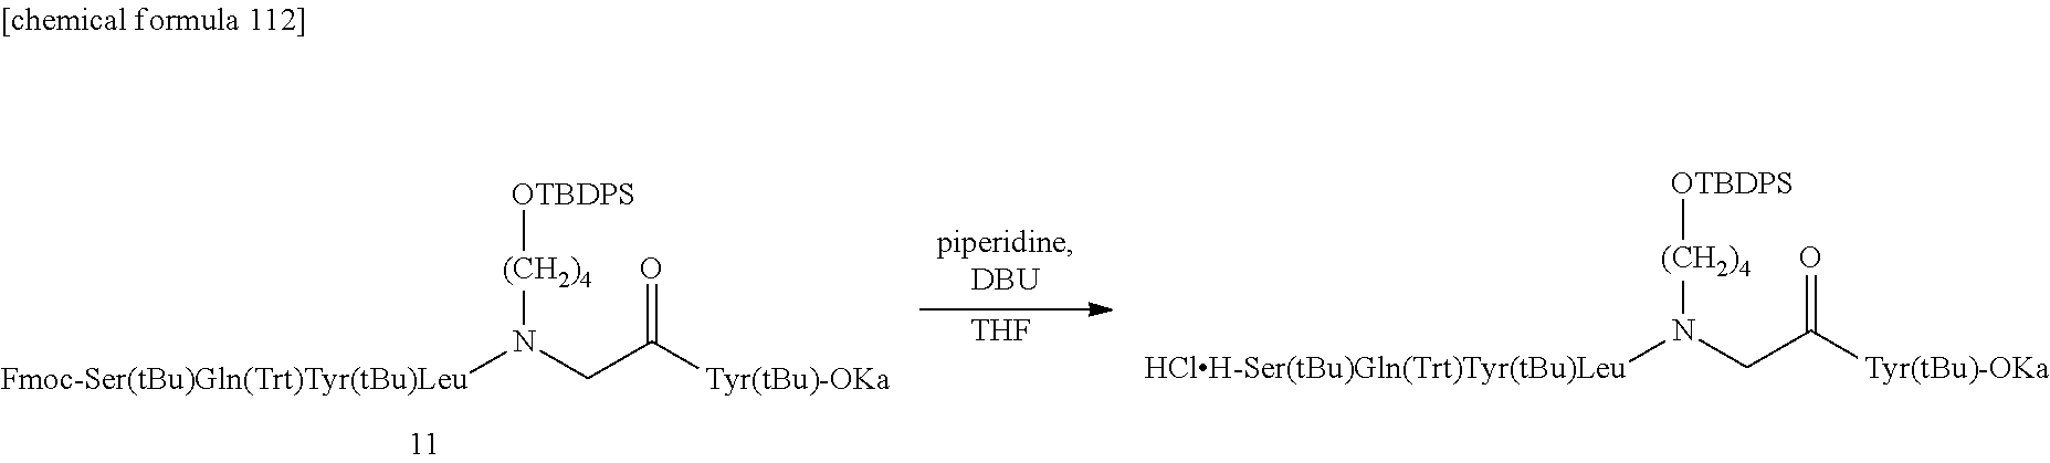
[Fmoc-Ser(tBu)Gln(Trt)Tyr(tBu)Leu]N(CC([Tyr(tBu)-OKa])=O)[(CH2)4][OTBDPS].[THF].[HClH-Ser(tBu)Gln(Trt)Tyr(tBu)Leu]N(CC([Tyr(tBu)-OKa])=O)[(CH2)4][OTBDPS]
